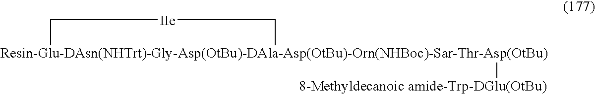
[Resin-Glu-DAsn(NHTrt)-Gly-Asp(OtBu)-DAla-Asp(OtBu)-Orn(NHBoc)-Sar-Thr-Asp(OtBu)]1([8-Methyldecanoic amide-Trp-DGlu(OtBu)])C[IIe]C1
